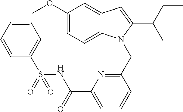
C1(OC)=CC=C2C(=C1)C=C(C(C)CC)N2CC1=NC(C(NS(C2=CC=CC=C2)(=O)=O)=O)=CC=C1
